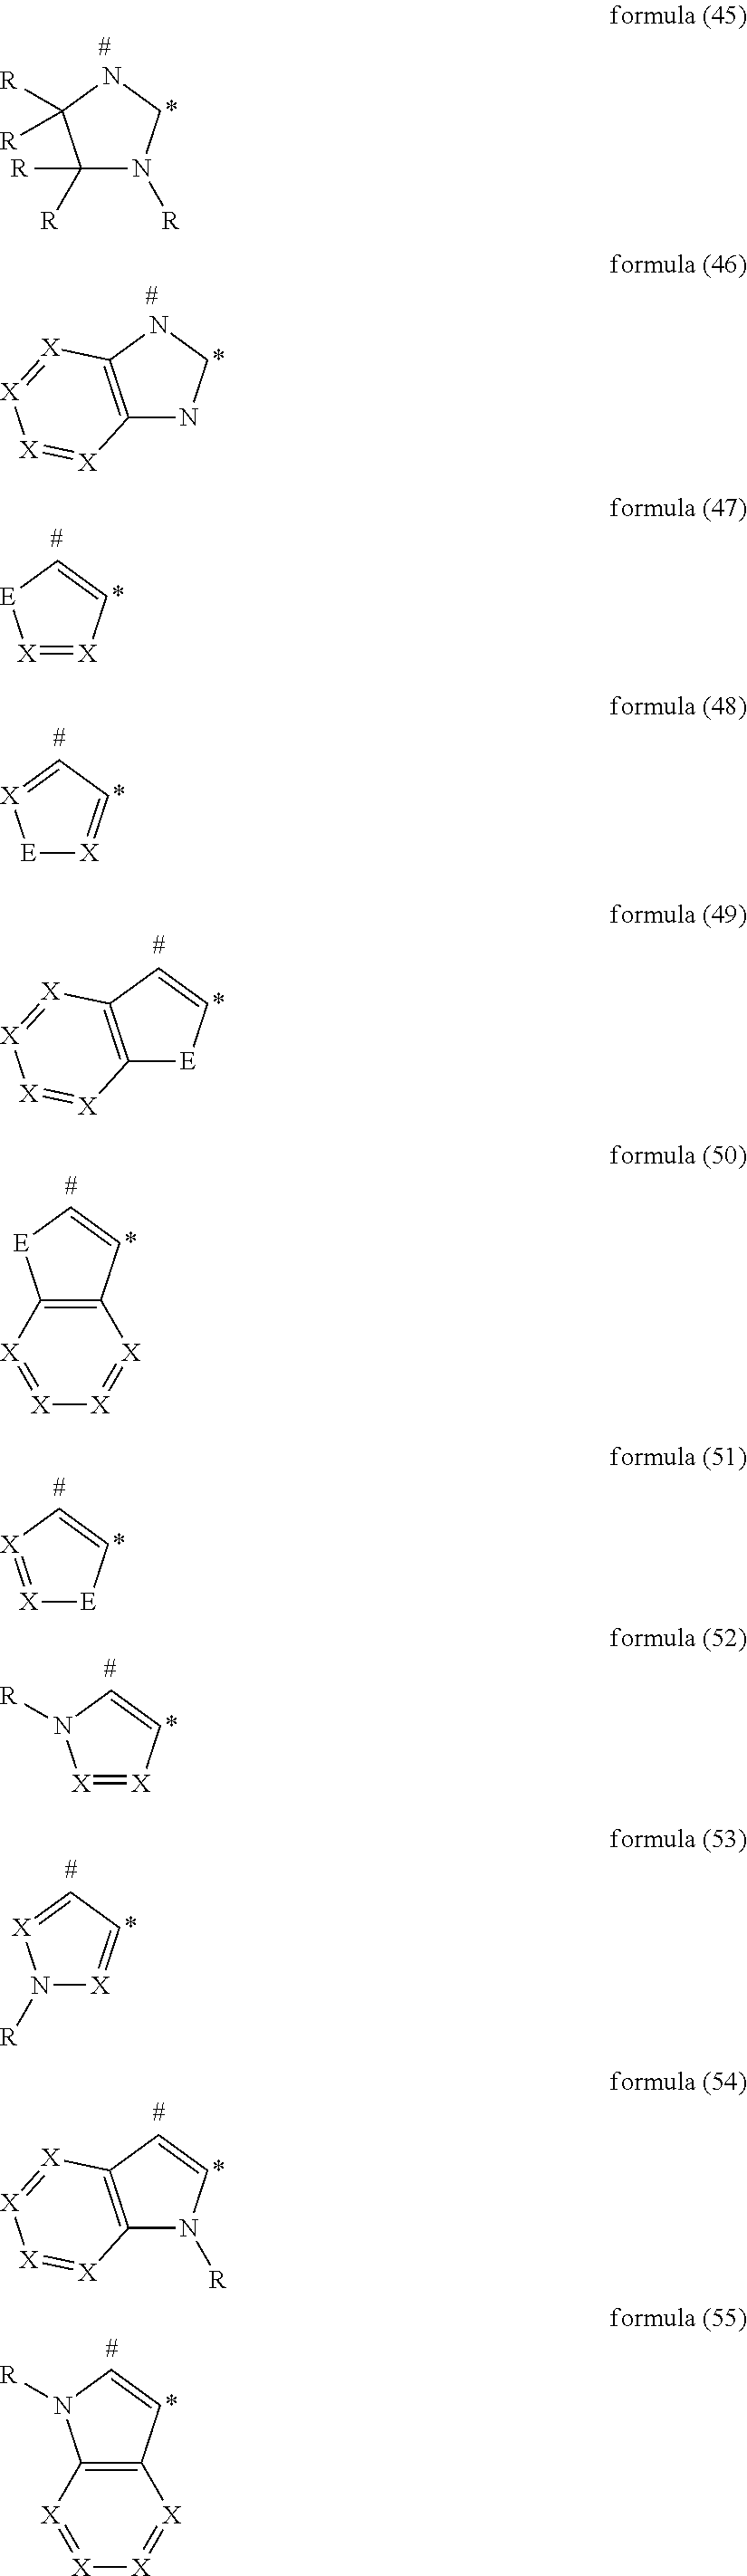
C1([R])([R])N([R])CNC1([R])[R].C12=C(NCN1)[X]=[X][X]=[X]2.[X]1=[X]C=C[E]1.[E]1[X]=CC=[X]1.C12=C(C=C[E]1)[X]=[X][X]=[X]2.C12=C(C=C[E]1)[X]=[X][X]=[X]2.[X]1=[X]C=C[E]1.[X]1=[X]C=CN1[R].N1([R])[X]=CC=[X]1.C12=C(C=CN1[R])[X]=[X][X]=[X]2.C12=C(C=CN1[R])[X]=[X][X]=[X]2
